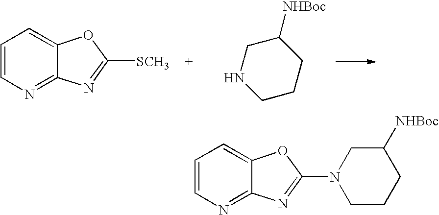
C1=CN=C2C(=C1)OC(N1CCCC([NHBoc])C1)=N2.C1=CN=C2C(=C1)OC([SCH3])=N2.C1NCCCC1[NHBoc]
